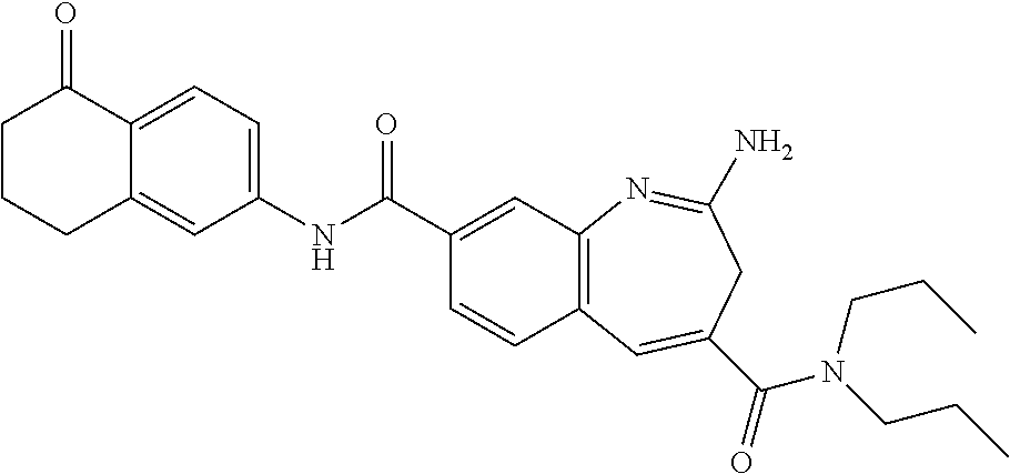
C1=C2C(=CC(NC(C3=CC4=C(C=C3)C=C(C(=O)N(CCC)CCC)CC(N)=N4)=O)=C1)CCCC2=O
